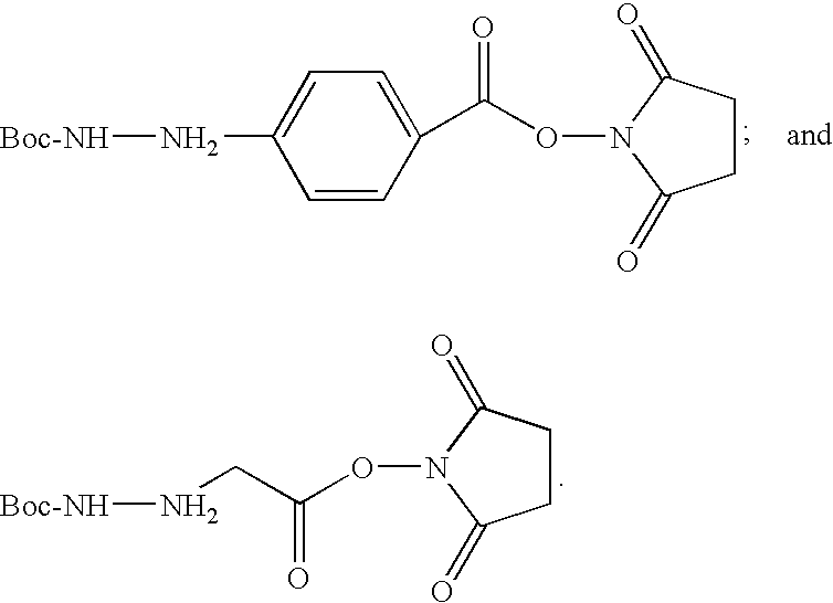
[Boc-NH]NCC(ON1C(=O)CCC1=O)=O.[Boc-NH]NC1=CC=C(C(ON2C(=O)CCC2=O)=O)C=C1
